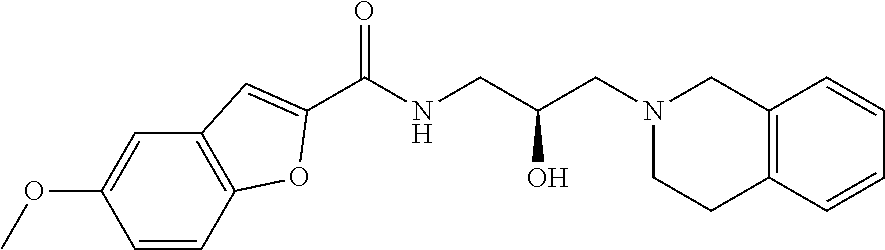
C1(C(NCC(CN2CCC3=C(C2)C=CC=C3)O)=O)=CC2=C(O1)C=CC(OC)=C2
